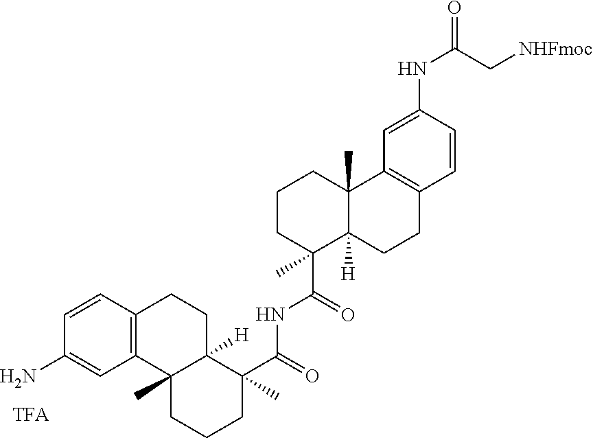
C1=CC2=C(C=C1N)C1(C)C([H])(CC2)C(C(=O)NC(C2(C)C3([H])C(C)(CCC2)C2=C(CC3)C=CC(NC(=O)C[NHFmoc])=C2)=O)(C)CCC1
